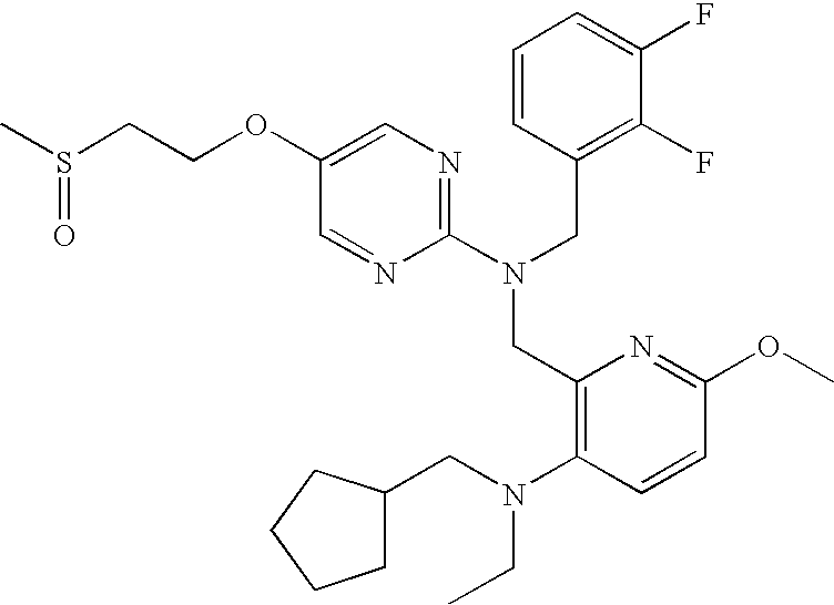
C1(OCCS(C)=O)=CN=C(N(CC2=C(F)C(F)=CC=C2)CC2=C(N(CC3CCCC3)CC)C=CC(OC)=N2)N=C1
